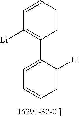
C1=C([Li])C(C2=C([Li])C=CC=C2)=CC=C1
